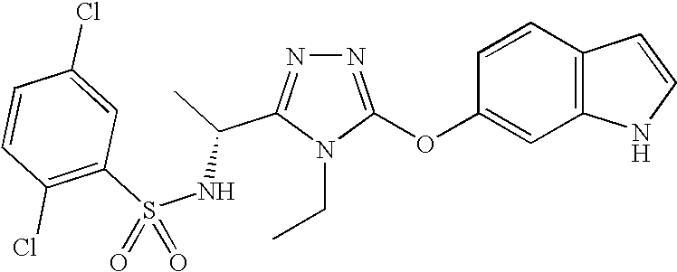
N1=C(OC2=CC3=C(C=C2)C=CN3)N(CC)C(C(NS(C2=C(Cl)C=CC(Cl)=C2)(=O)=O)C)=N1
